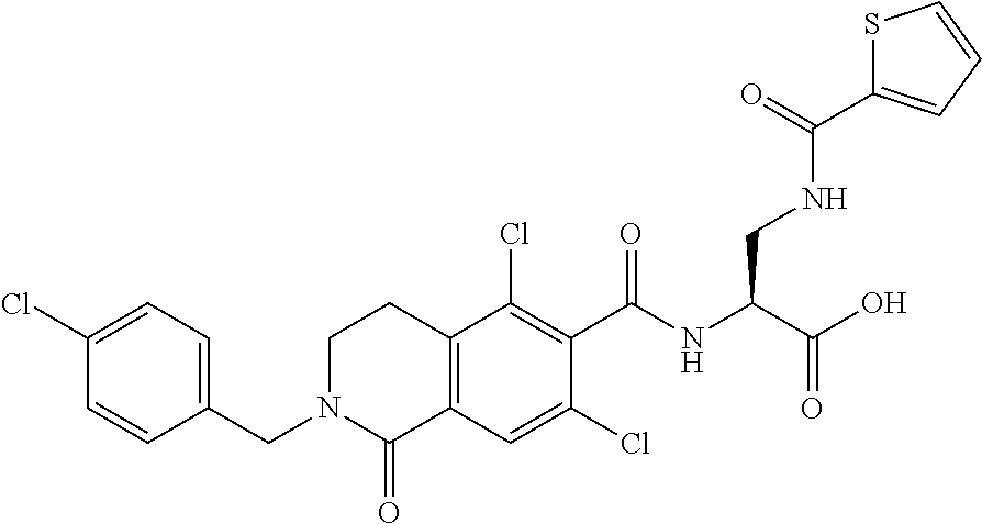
C1(CN2C(=O)C3=C(CC2)C(Cl)=C(C(NC(C(O)=O)CNC(C2=CC=CS2)=O)=O)C(Cl)=C3)=CC=C(Cl)C=C1
